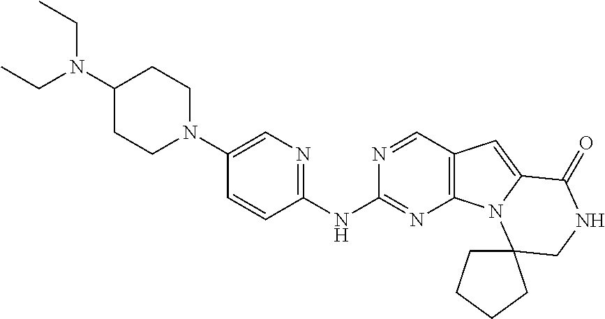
C1(N2CCC(N(CC)CC)CC2)=CN=C(NC2=NC3=C(C=N2)C=C2N3C3(CNC2=O)CCCC3)C=C1
